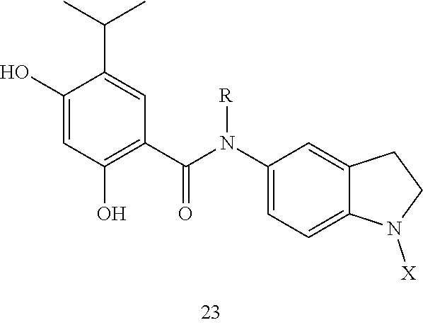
C1(O)=CC(O)=C(C(N([R])C2=CC=C3C(=C2)CCN3[X])=O)C=C1C(C)C
